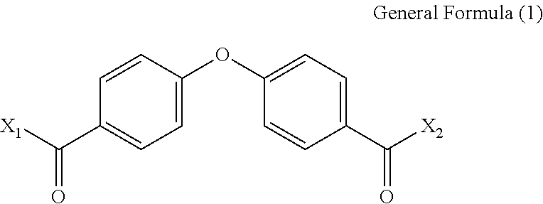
C1(OC2=CC=C(C([X2])=O)C=C2)=CC=C(C([X1])=O)C=C1
